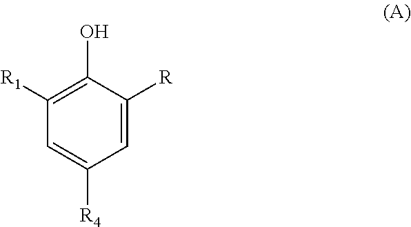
C1([R1])=C(O)C([R])=CC([R4])=C1
